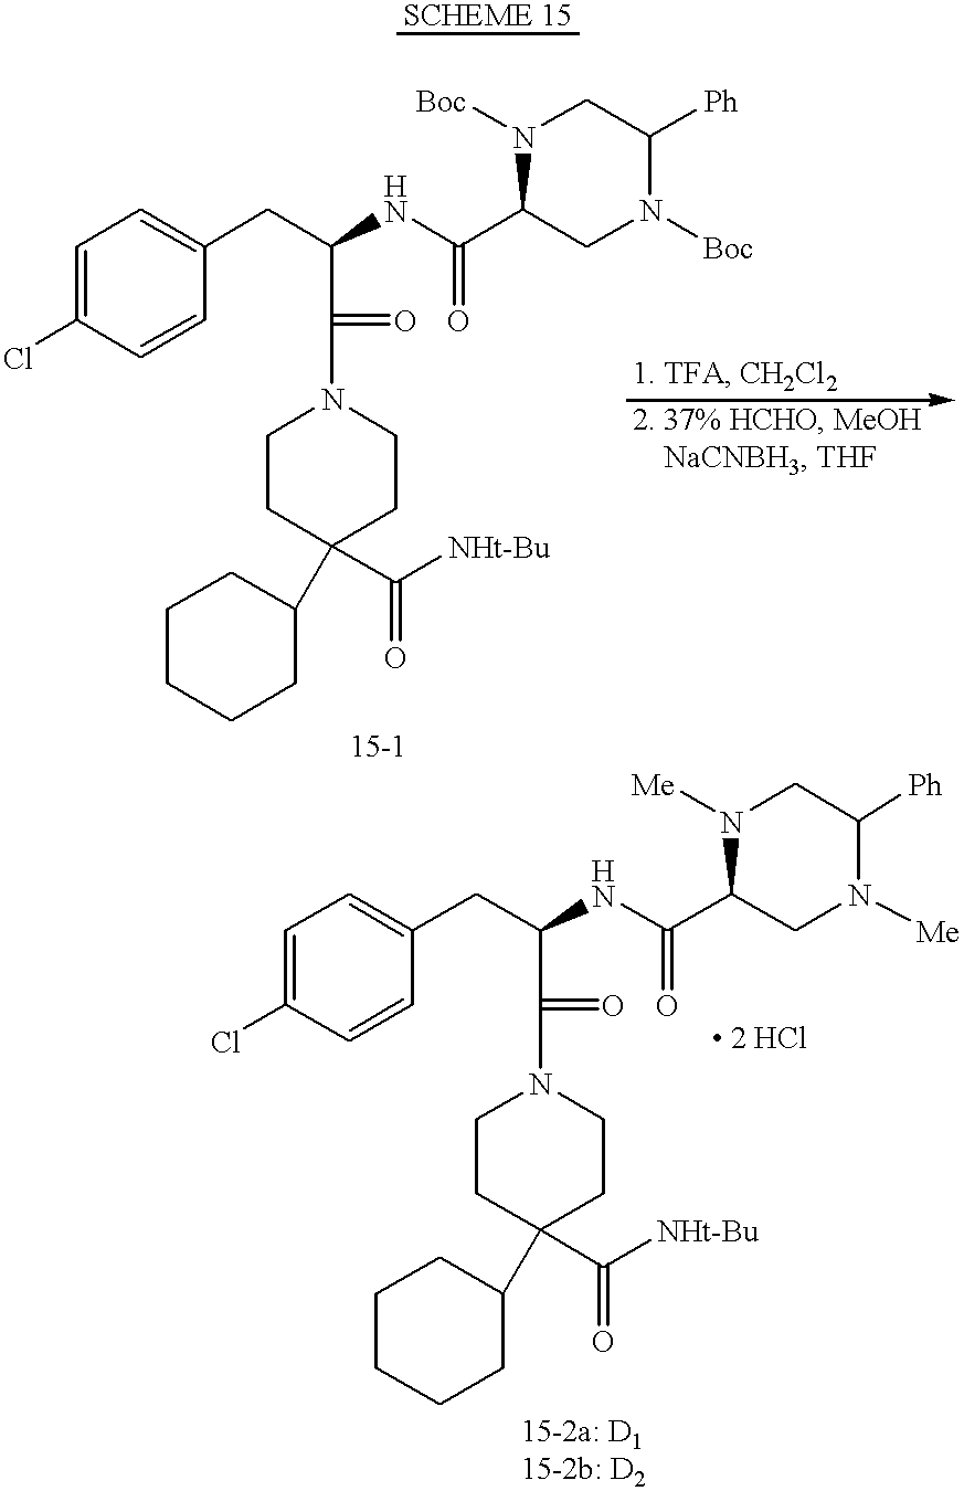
C1=C(Cl)C=CC(CC(C(=O)N2CCC(C([NHt-Bu])=O)(C3CCCCC3)CC2)NC(C2CN([Boc])C([Ph])CN2[Boc])=O)=C1.C1=C(Cl)C=CC(CC(C(=O)N2CCC(C([NHt-Bu])=O)(C3CCCCC3)CC2)NC(C2CN([Me])C([Ph])CN2[Me])=O)=C1
